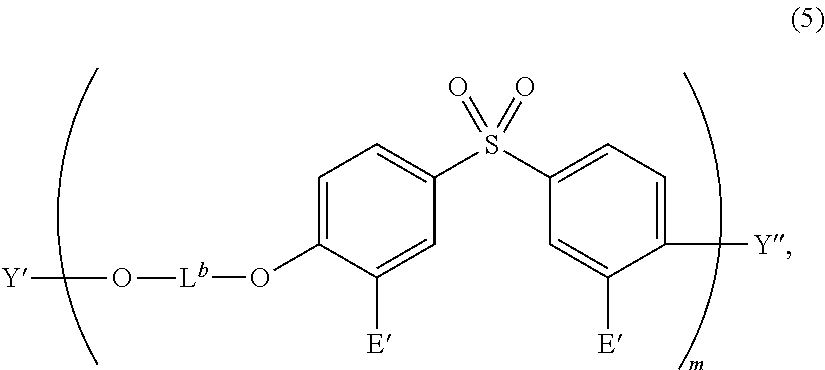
C1(S(C2=CC=C([Y])C([E])=C2)(=O)=O)=CC=C(O[Lb]O[Y])C([E])=C1
